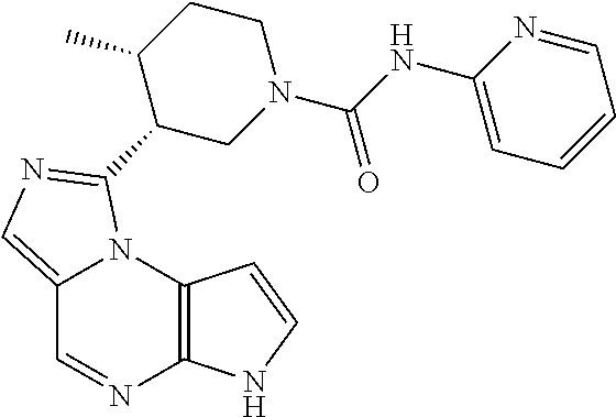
C12=CN=C(C3CN(C(NC4=CC=CC=N4)=O)CCC3C)N1C1=C(N=C2)NC=C1
